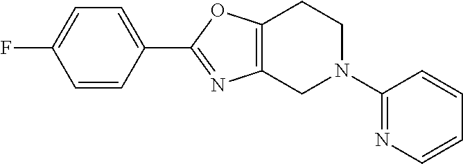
C1=CC(C2=NC3=C(O2)CCN(C2=NC=CC=C2)C3)=CC=C1F
